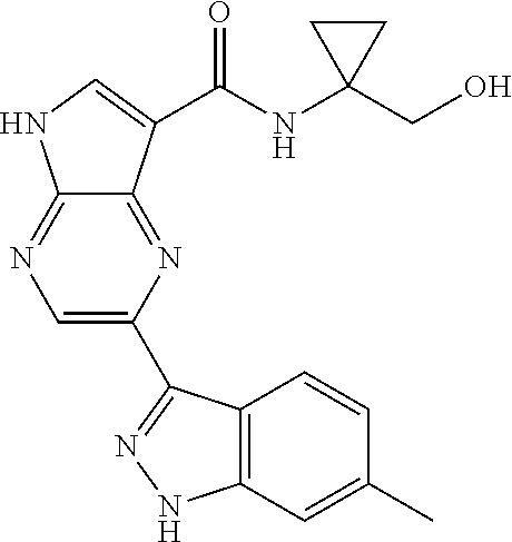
C1=C(C2=NNC3=C2C=CC(C)=C3)N=C2C(=N1)NC=C2C(NC1(CO)CC1)=O
